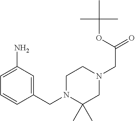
C1=C(CN2CCN(CC(OC(C)(C)C)=O)CC2(C)C)C=CC=C1N
